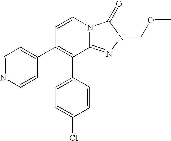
C1=C(Cl)C=CC(C2=C(C3=CC=NC=C3)C=CN3C2=NN(COC)C3=O)=C1
